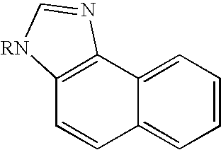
C12=C(C3=CC=CC=C3C=C1)N=C[RN]2
